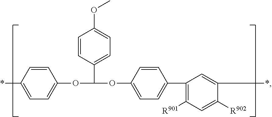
C1=CC(*)=CC=C1OC(C1=CC=C(OC)C=C1)OC1=CC=C(C2=C([R901])C=C([R902])C(*)=C2)C=C1
